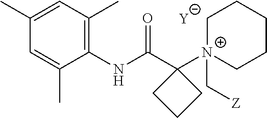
[Y].C1=C(C)C(NC(C2([N+]3(C[Z])CCCCC3)CCC2)=O)=C(C)C=C1C
